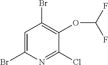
C1=C(Br)N=C(Cl)C(OC(F)F)=C1Br
